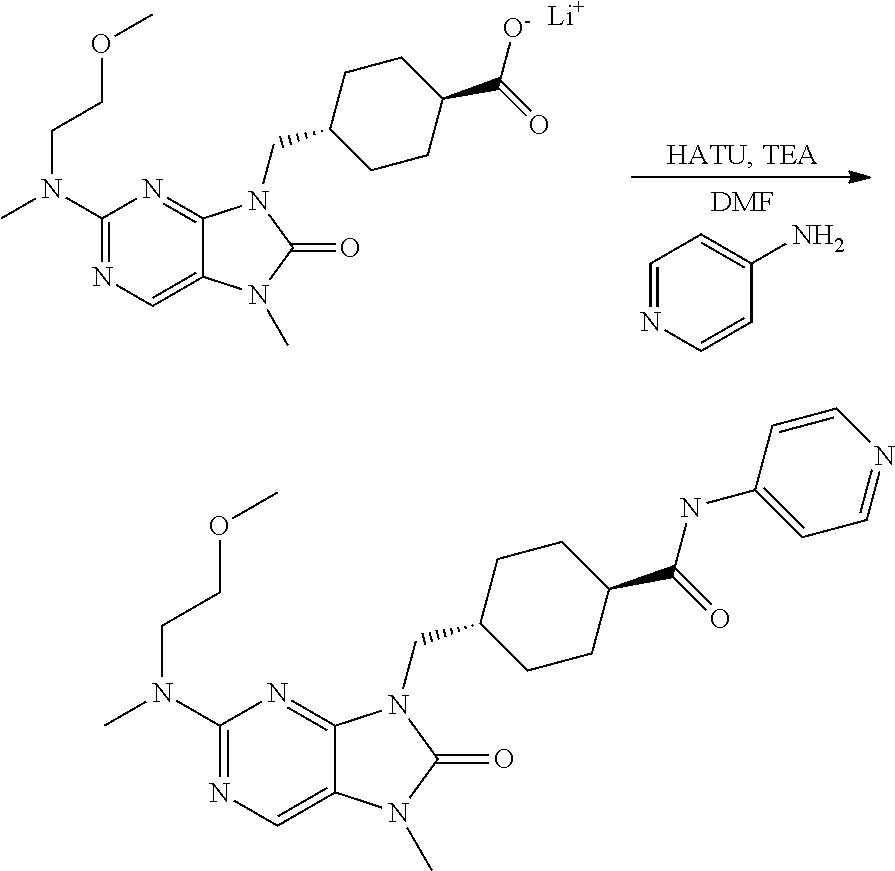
C1(N(C)CCOC)=NC=C2C(=N1)N(CC1CCC(C([O-])=O)CC1)C(=O)N2C.[Li].C1=NC=CC(N)=C1.[DMF].C1(N(C)CCOC)=NC=C2C(=N1)N(CC1CCC(C(NC3=CC=NC=C3)=O)CC1)C(=O)N2C
